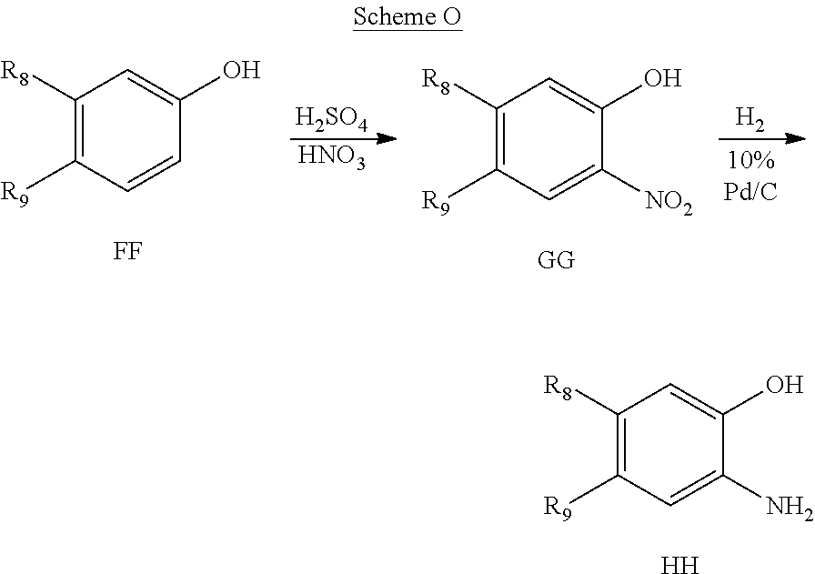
C1([R8])=C([R9])C=C(N)C(O)=C1.[H].C1([R8])=C([R9])C=CC(O)=C1.[H2SO4].[HNO3].[FF].[H2].C1([R8])=C([R9])C=C([NO2])C(O)=C1.[GG]
